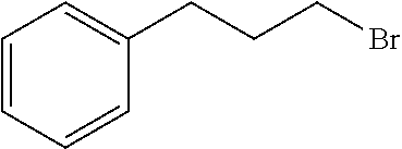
C1=CC=CC(CCCBr)=C1
